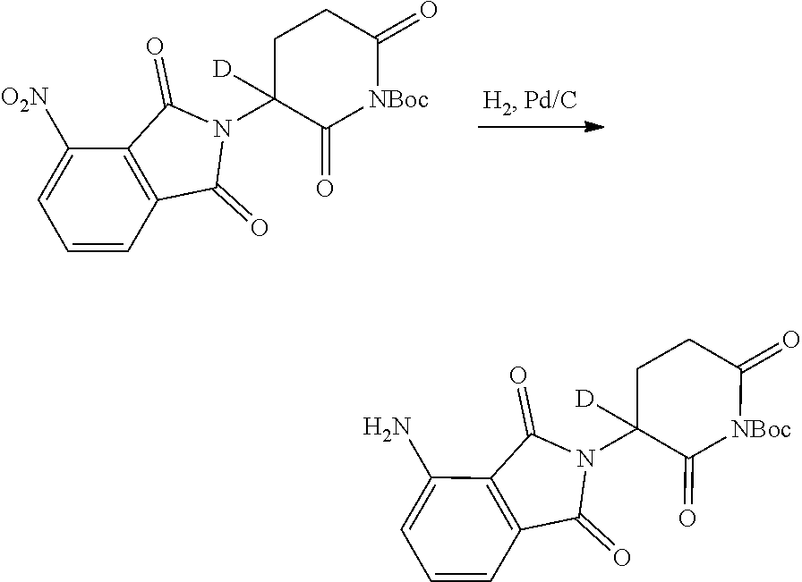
C1=C(N)C2=C(C=C1)C(=O)N(C1([D])C(=O)[NBoc]C(=O)CC1)C2=O.C1=C([O2N])C2=C(C=C1)C(=O)N(C1([D])C(=O)[NBoc]C(=O)CC1)C2=O
